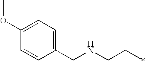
C1(OC)=CC=C(CNCCC)C=C1
